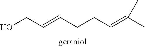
OCC=CCCC=C(C)C
